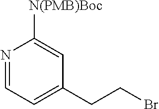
N1=CC=C(CCBr)C=C1[N(PMB)Boc]
